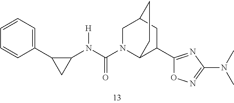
C1(N(C(N2C3C(C4=NC(N(C)C)=NO4)CC(C2)CC3)=O)[H])C(C2=CC=CC=C2)C1
